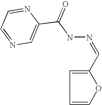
C1=NC=C(C(=O)NN=CC2=CC=CO2)N=C1
